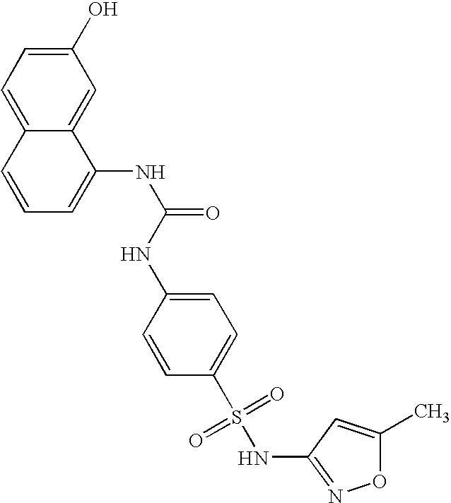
C1=C2C(=CC(O)=C1)C(NC(NC1=CC=C(S(=O)(=O)NC3=NOC(C)=C3)C=C1)=O)=CC=C2
